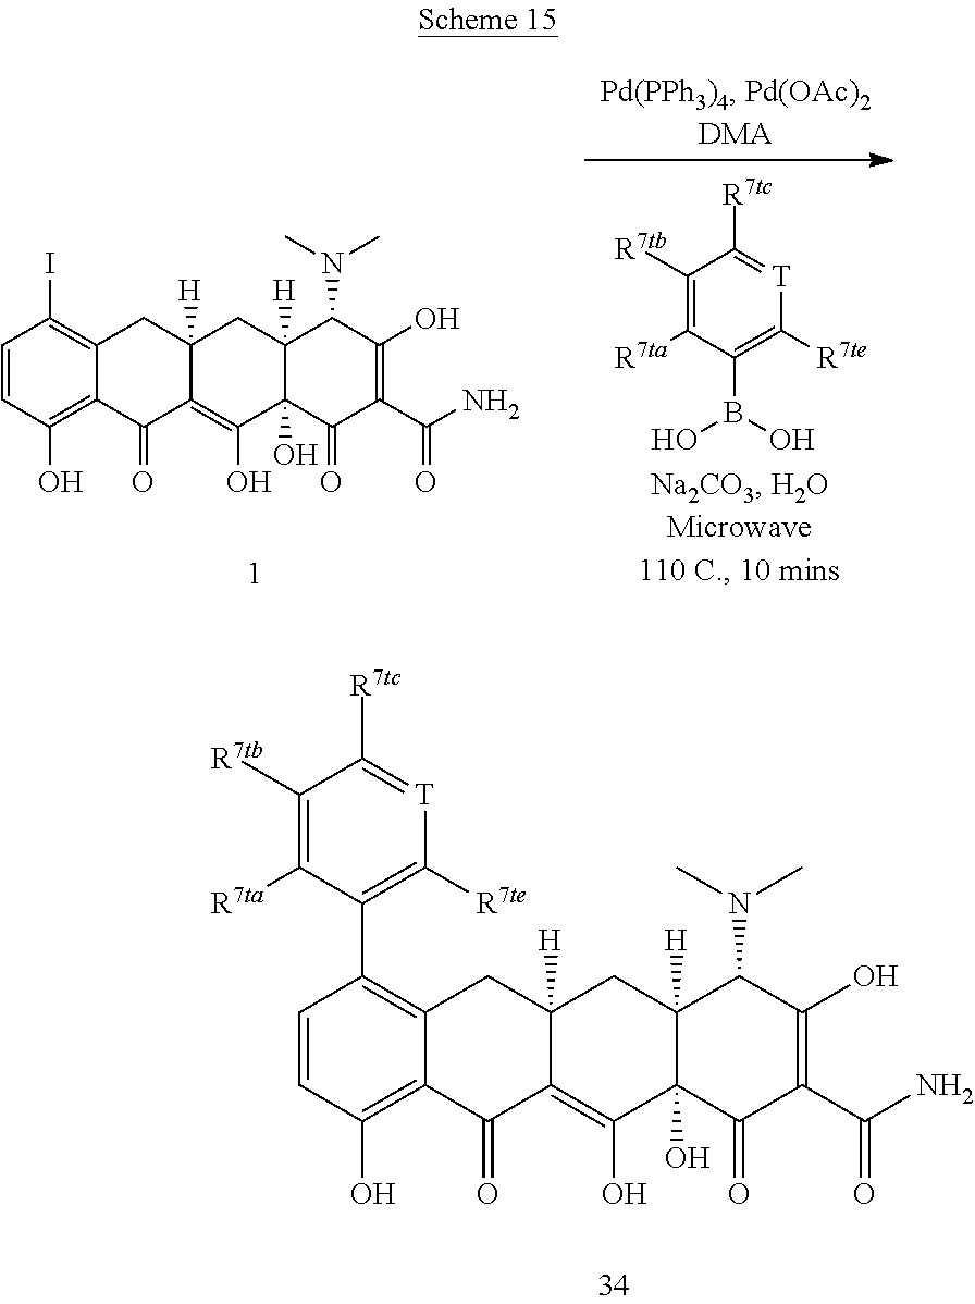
C1=CC(O)=C2C(=C1I)CC1([H])C(=C(O)C3(O)C([H])(C1)C(N(C)C)C(O)=C(C(N)=O)C3=O)C2=O.C1([R7tb])=C([R7ta])C(B(O)O)=C([R7te])[T]=C1[R7tc].C1=CC(O)=C2C(=C1C1=C([R7te])[T]=C([R7tc])C([R7tb])=C1[R7ta])CC1([H])C(=C(O)C3(O)C([H])(C1)C(N(C)C)C(O)=C(C(N)=O)C3=O)C2=O
